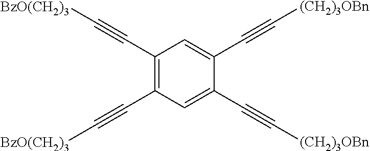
C1(C#C[BzO(CH2)3])=C(C#C[BzO(CH2)3])C=C(C#C[(CH2)3OBn])C(C#C[(CH2)3OBn])=C1
